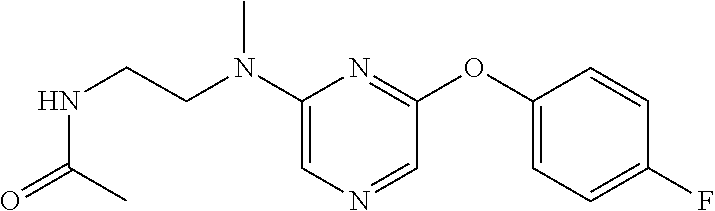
C1(N(CCNC(=O)C)C)=CN=CC(OC2=CC=C(F)C=C2)=N1
